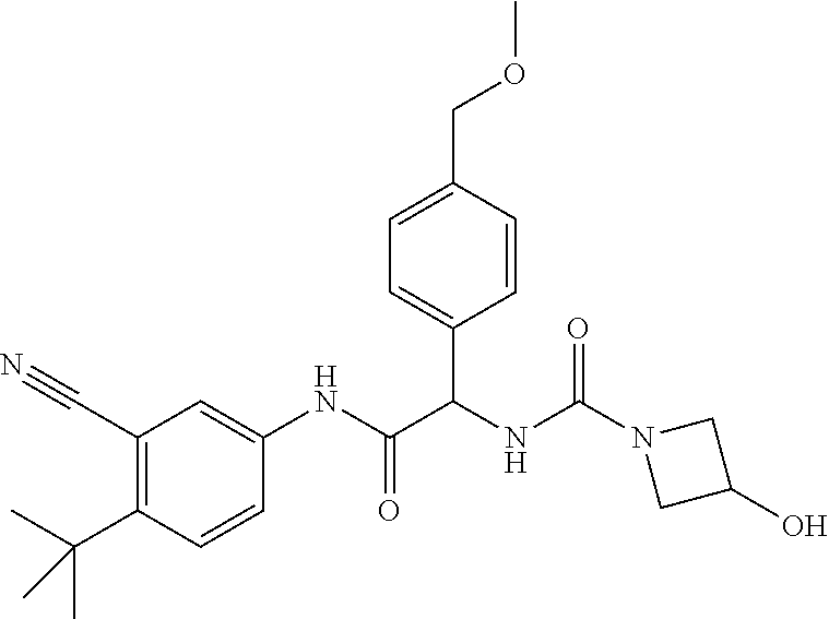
C1(C#N)=C(C(C)(C)C)C=CC(NC(=O)C(NC(N2CC(O)C2)=O)C2=CC=C(COC)C=C2)=C1
